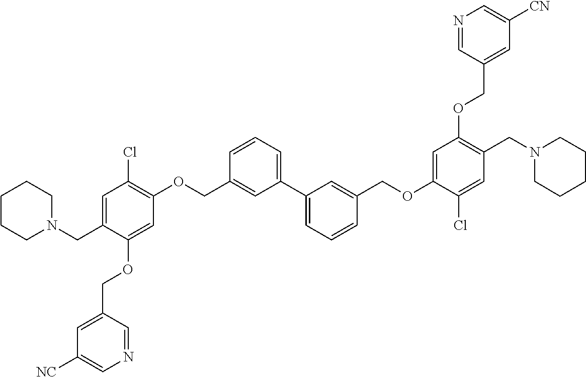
C1=C(CN2CCCCC2)C(OCC2=CC([NC])=CN=C2)=CC(OCC2=CC(C3=CC=CC(COC4=CC(OCC5=CC([CN])=CN=C5)=C(CN5CCCCC5)C=C4Cl)=C3)=CC=C2)=C1Cl
